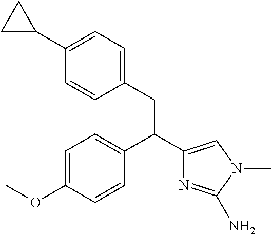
C1=C(OC)C=CC(C(C2=CN(C)C(N)=N2)CC2=CC=C(C3CC3)C=C2)=C1
